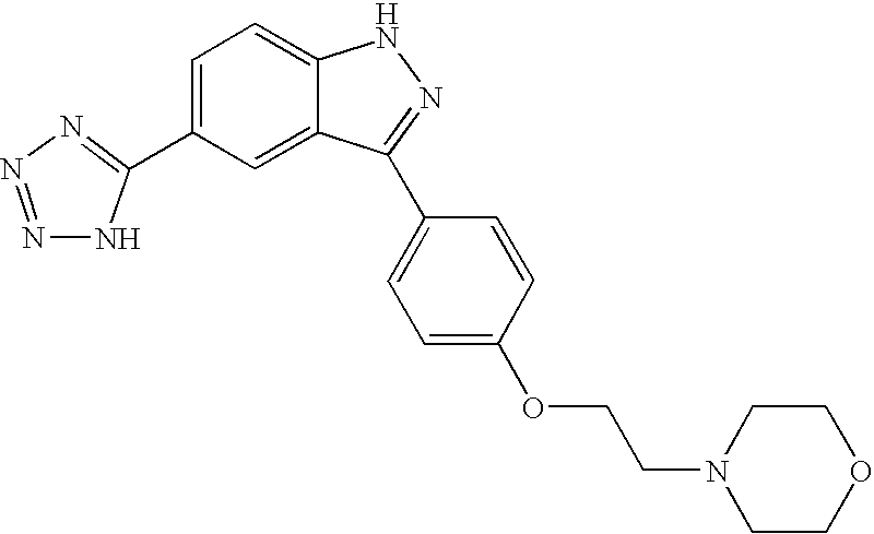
C1=C(C2=NN=NN2)C=C2C(=C1)NN=C2C1=CC=C(OCCN2CCOCC2)C=C1
